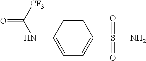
C1=CC(NC(=O)[CF3])=CC=C1S(N)(=O)=O
